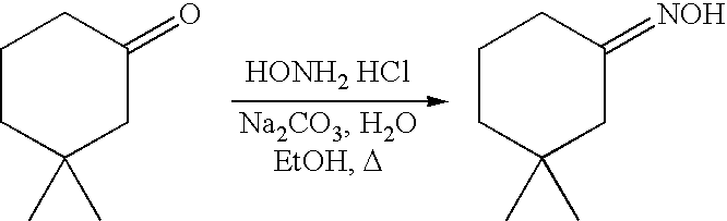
[HONH2 HCl].C1CC(C)(C)CC(=O)C1.C1CC(C)(C)CC(=[NOH])C1
